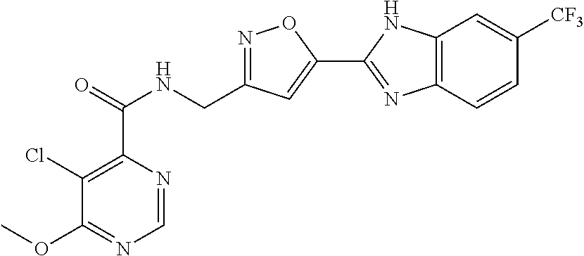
C1=NC(C(=O)NCC2=NOC(C3=NC4=C(N3)C=C([CF3])C=C4)=C2)=C(Cl)C(OC)=N1
